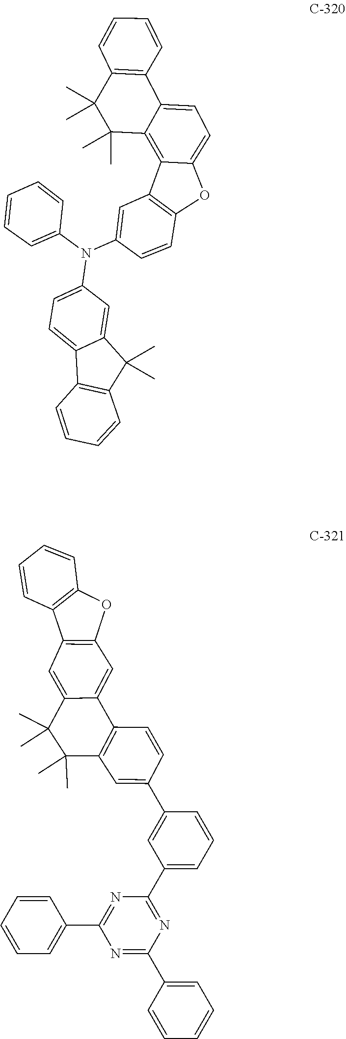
C12=C(C=CC=C1)C1=CC=C3C(=C1C(C)(C)C2(C)C)C1=C(C=CC(N(C2=CC=CC=C2)C2=CC=C4C5=C(C(C)(C)C4=C2)C=CC=C5)=C1)O3.C1=CC2=C(C=C1)OC1=C2C=C2C(C)(C)C(C)(C)C3=C(C2=C1)C=CC(C1=CC(C2=NC(C4=CC=CC=C4)=NC(C4=CC=CC=C4)=N2)=CC=C1)=C3
